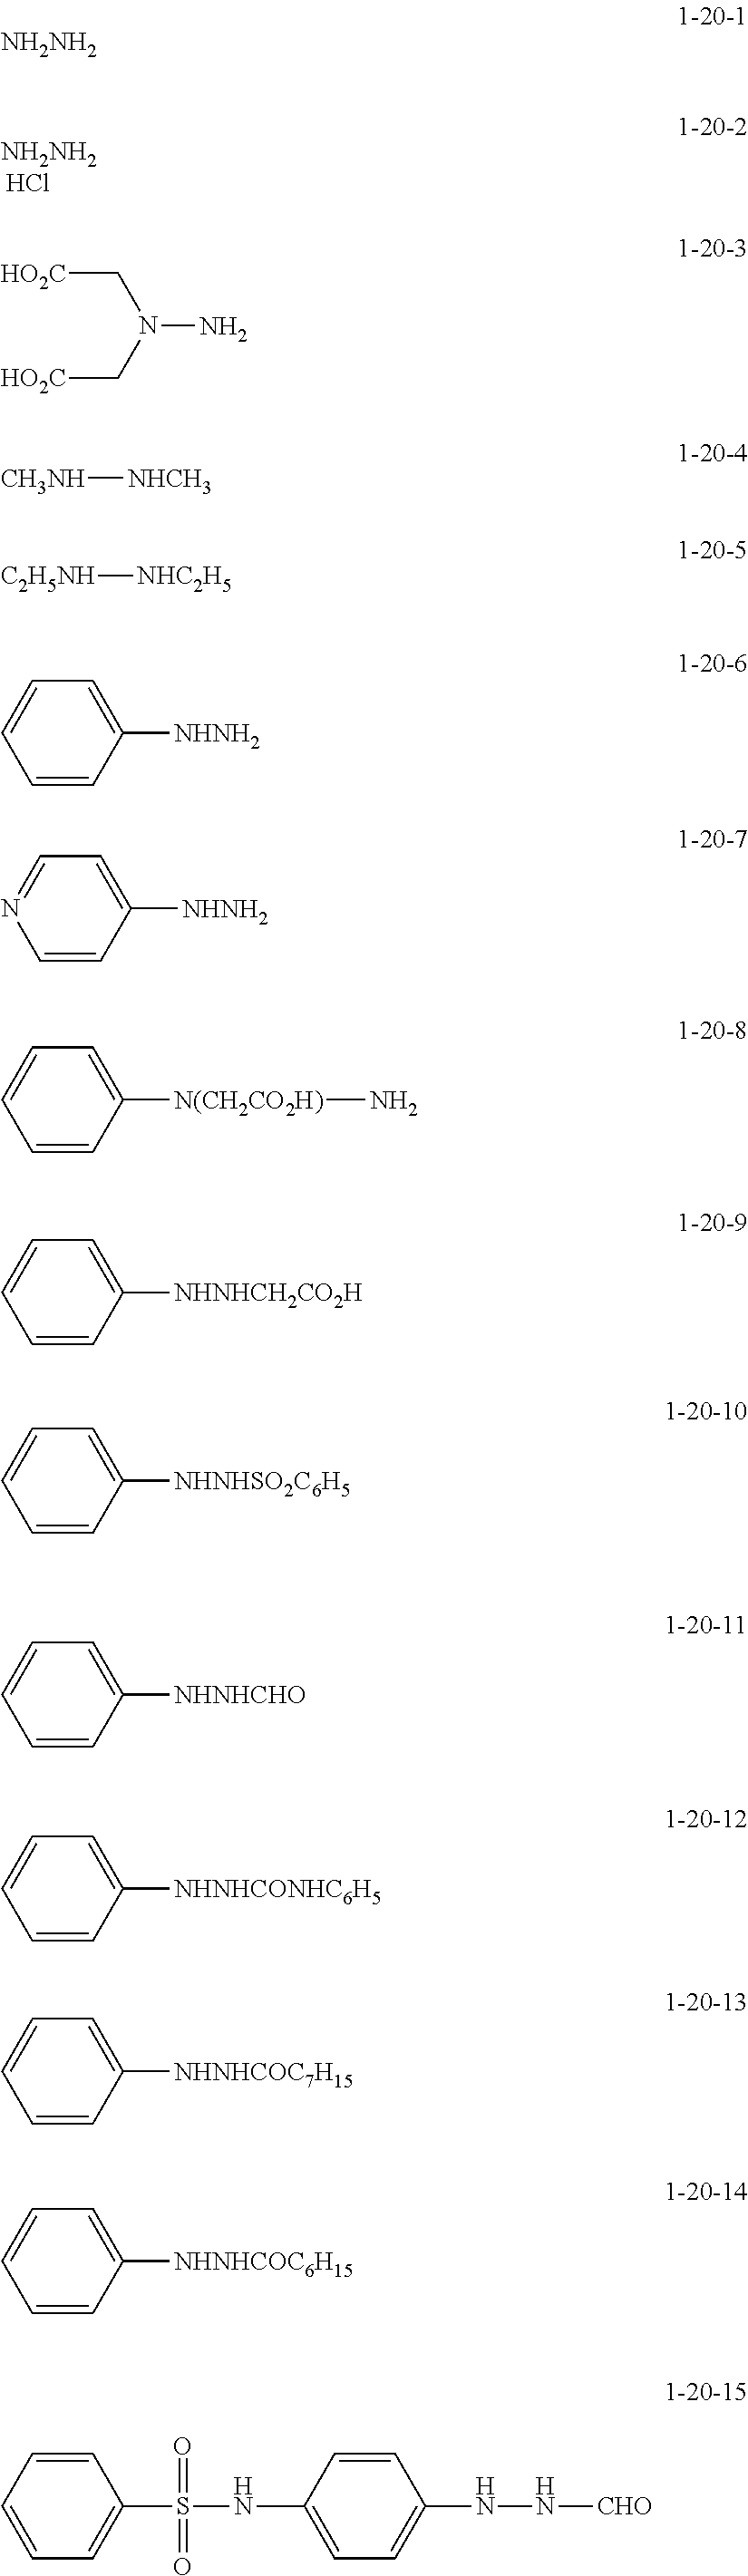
[NH2NH2].Cl.[NH2NH2].[HO2C]CN(N)C[HO2C].[CH3NH][NHCH3].[C2H5NH][NHC2H5].C1=CC([NHNH2])=CC=C1.C1=CC([NHNH2])=CC=N1.C1=CC([N(CH2CO2H)]N)=CC=C1.C1=CC([NHNHCH2CO2H])=CC=C1.C1=CC([NHNHSO2C6H5])=CC=C1.C1=CC([NHNHCHO])=CC=C1.C1=CC([NHNHCONHC6H5])=CC=C1.C1=CC([NHNHCOC7H15])=CC=C1.C1=CC([NHNHCOC6H15])=CC=C1.C1=CC=CC=C1S(NC1=CC=C(NN[CHO])C=C1)(=O)=O
